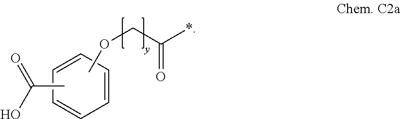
CC(=O)O.C1=CC=CC=C1.COCC(*)=O
